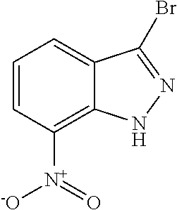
C1=CC([N+](=O)[-O])=C2C(=C1)C(Br)=NN2
